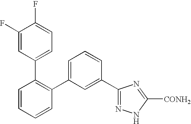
C1=CC=CC(C2=CC=CC(C3=NNC([CONH2])=N3)=C2)=C1C1=CC=C(F)C(F)=C1
